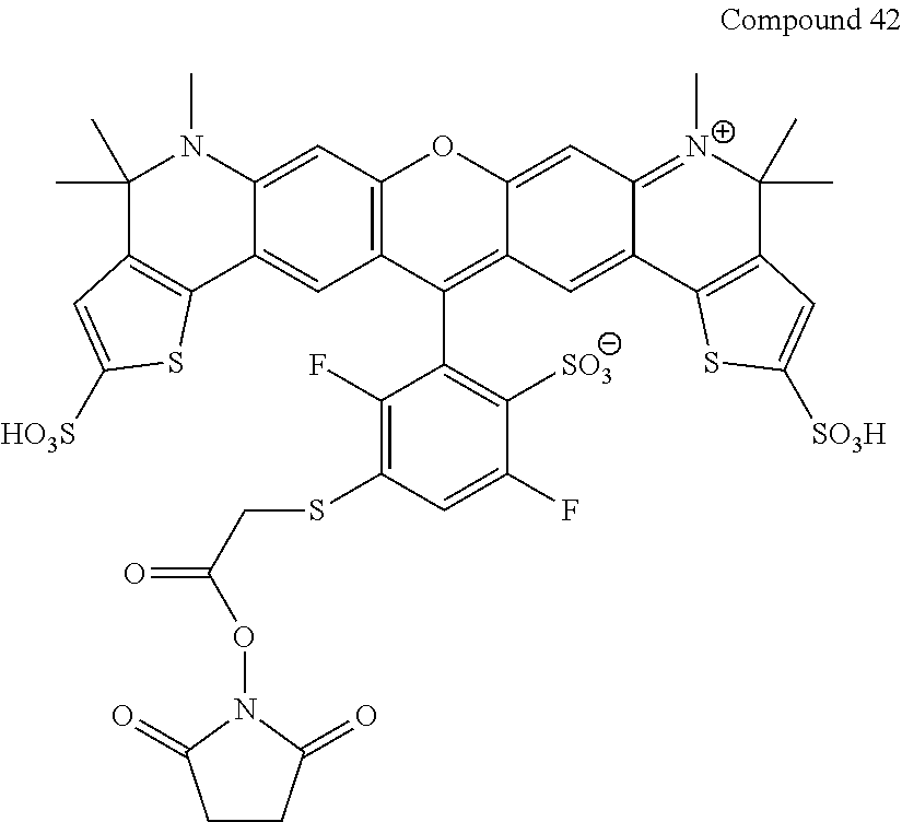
C1(C)(C)C2=C(C3=CC4=C(C=C3N1C)OC1=CC3=[N+](C)C(C)(C)C5=C(C3=CC1=C4C1=C([SO3])C(F)=CC(SCC(=O)ON3C(=O)CCC3=O)=C1F)SC([SO3H])=C5)SC([HO3S])=C2
